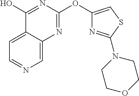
C1=C2C(=CN=C1)N=C(OC1=CSC(N3CCOCC3)=N1)N=C2O
